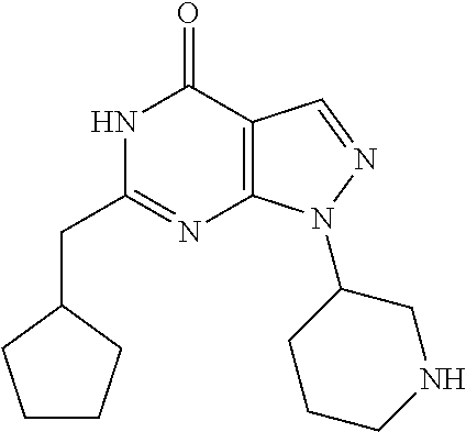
N1C(CC2CCCC2)=NC2=C(C1=O)C=NN2C1CCCNC1
